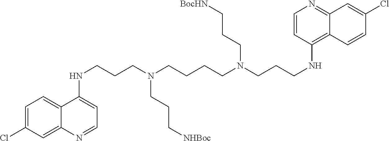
C1=C(Cl)C=C2C(=C1)C(NCCCN(CCCCN(CCCNC1=C3C(=NC=C1)C=C(Cl)C=C3)CCC[BocHN])CCC[NHBoc])=CC=N2
